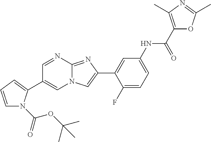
C1=NC2=NC(C3=CC(NC(C4=C(C)N=C(C)O4)=O)=CC=C3F)=CN2C=C1C1=CC=CN1C(=O)OC(C)(C)C
